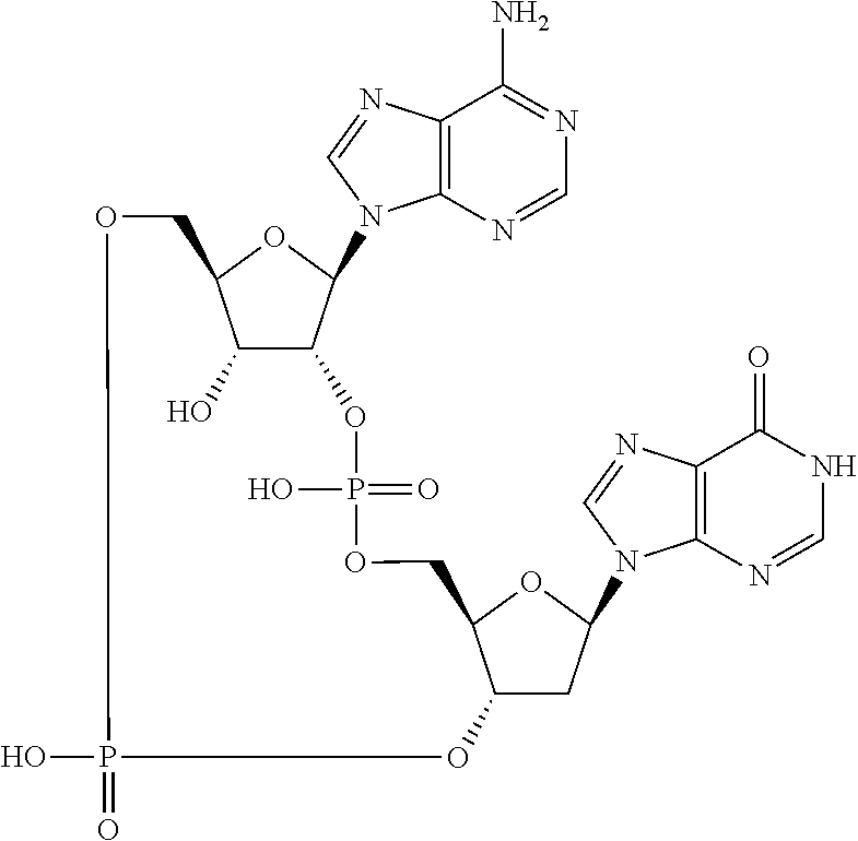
C12=C(N=CN1C1C3C(O)C(O1)COP(=O)(O)OC1CC(N4C5=C(C(=O)NC=N5)N=C4)OC1COP(=O)(O)O3)C(N)=NC=N2
